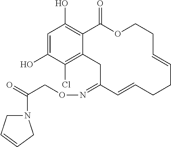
C1=C(O)C(Cl)=C2C(=C1O)C(=O)OCCC=CCCC=CC(=NOCC(=O)N1CC=CC1)C2
